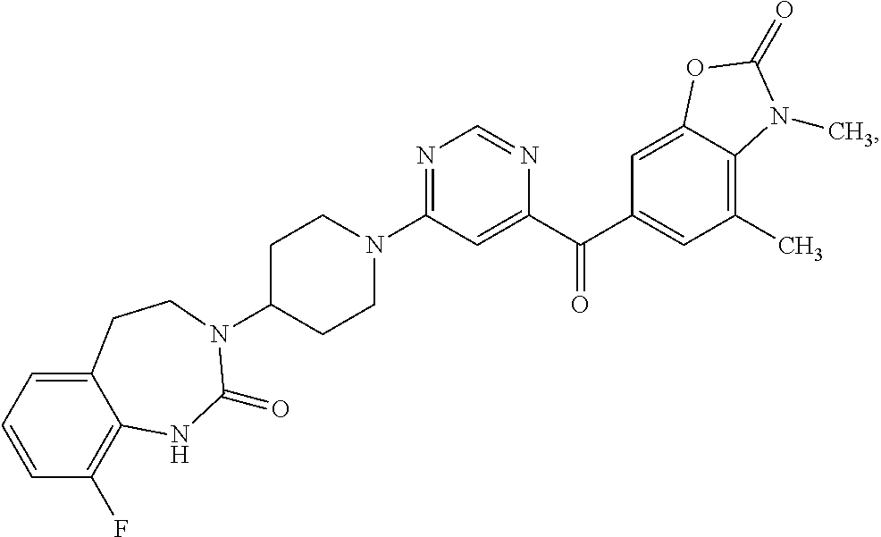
N1=C(N2CCC(N3C(=O)NC4=C(F)C=CC=C4CC3)CC2)C=C(C(C2=CC(C)=C3C(=C2)OC(=O)N3C)=O)N=C1
